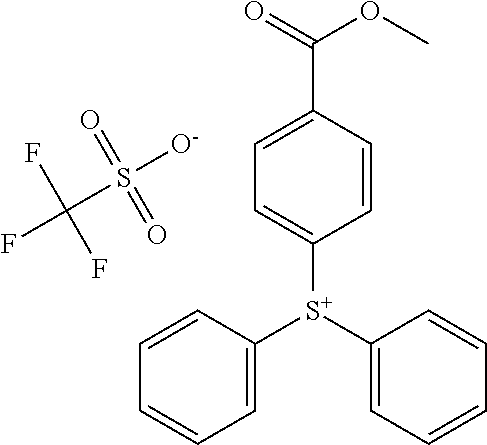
C1=CC=C([S+](C2=CC=CC=C2)C2=CC=C(C(OC)=O)C=C2)C=C1.FC(S([O-])(=O)=O)(F)F
